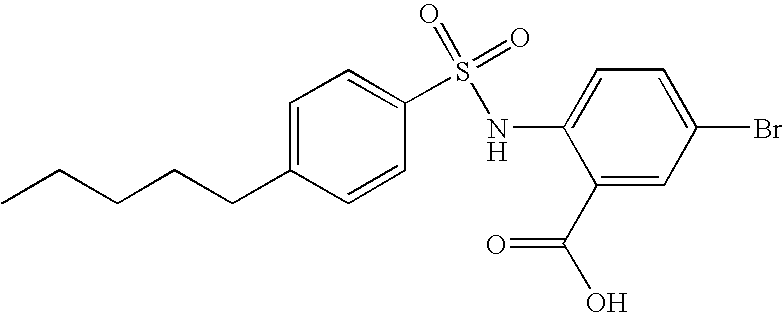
C1=C(CCCCC)C=CC(S(=O)(=O)NC2=CC=C(Br)C=C2C(O)=O)=C1
